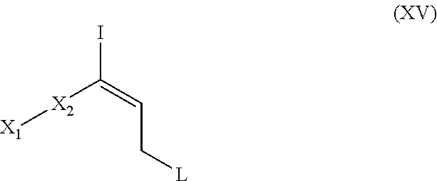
[X1][X2]C(=CC[L])I
